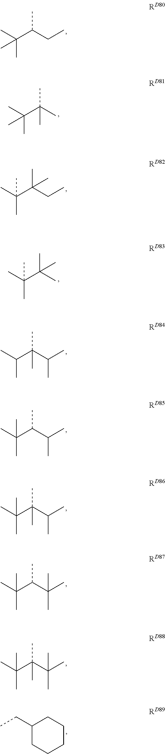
CC(C(CC)C)(C)C.CC(C(C)(C)C)(C)C.CC(C(CC)(C)C)(C)C.CC(C(C)(C)C)(C)C.CC(C(C(C)C)(C)C)C.CC(C(C(C)C)C)(C)C.CC(C(C(C)C)(C)C)(C)C.CC(C(C(C)(C)C)C)(C)C.CC(C(C(C)(C)C)(C)C)(C)C.C1(CC)CCCCC1
